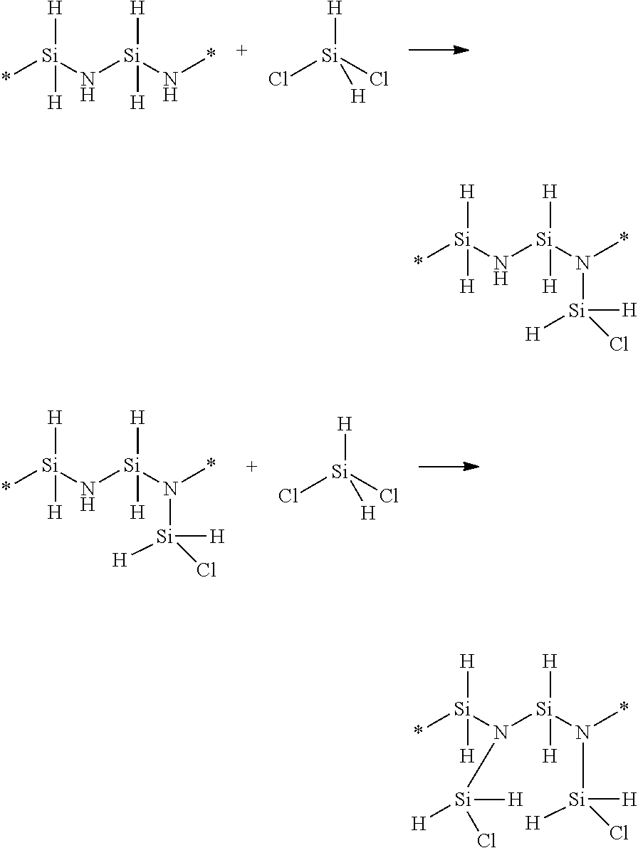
*[Si](N[Si](N*)([H])[H])([H])[H].Cl[Si]([H])([H])Cl.Cl[Si]([H])([H])Cl.*[Si](N[Si](N(*)[Si](Cl)([H])[H])([H])[H])([H])[H].*[Si](N[Si](N(*)[Si](Cl)([H])[H])([H])[H])([H])[H].*[Si](N([Si](N(*)[Si](Cl)([H])[H])([H])[H])[Si]([H])(Cl)[H])([H])[H]
